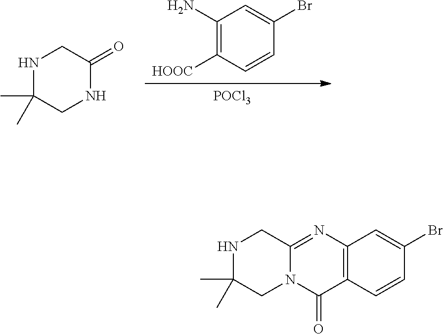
C1(C)(C)CNC(=O)CN1.C1([HOOC])=C(N)C=C(Br)C=C1.[POCl3].C12=C(N=C3N(C1=O)CC(C)(C)NC3)C=C(Br)C=C2
